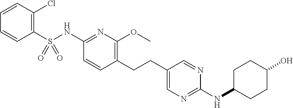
C1(S(NC2=NC(OC)=C(CCC3=CN=C(NC4CCC(O)CC4)N=C3)C=C2)(=O)=O)=C(Cl)C=CC=C1
